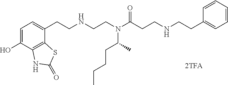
C1=C(O)C2=C(C(CCNCCN(C(CCNCCC3=CC=CC=C3)=O)C(CCCC)C)=C1)SC(=O)N2
